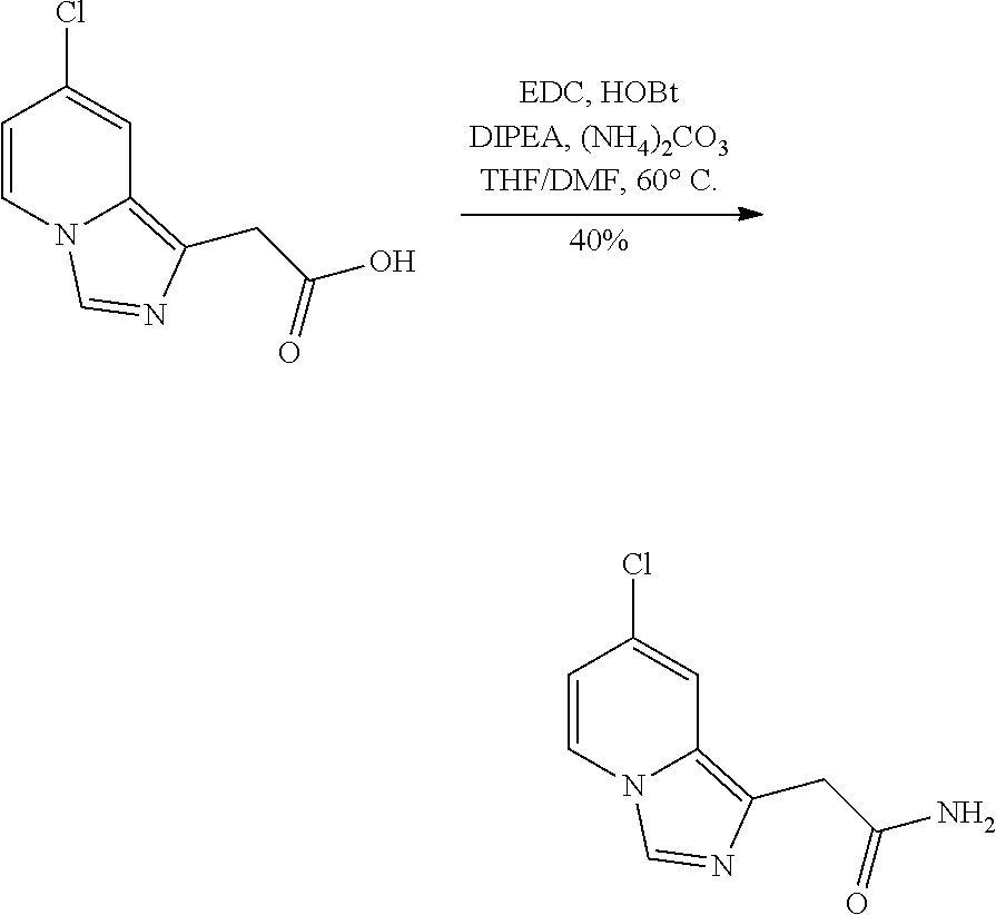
C1=CN2C(=C(CC(O)=O)N=C2)C=C1Cl.C1=CN2C(=C(CC(N)=O)N=C2)C=C1Cl
